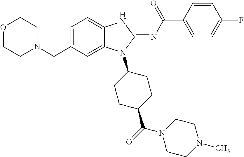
C1=C(CN2CCOCC2)C=C2C(=C1)NC(=NC(C1=CC=C(F)C=C1)=O)N2C1CCC(C(=O)N2CCN(C)CC2)CC1
